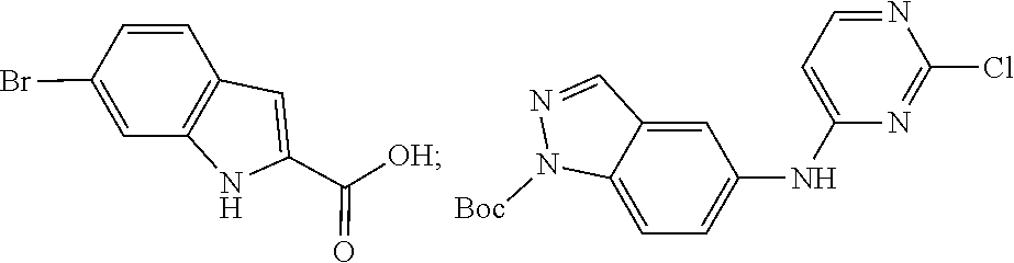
C12=C(C=CC(Br)=C1)C=C(C(=O)[OH])N2.C1(NC2=CC=C3C(=C2)C=NN3[Boc])=CC=NC(Cl)=N1
